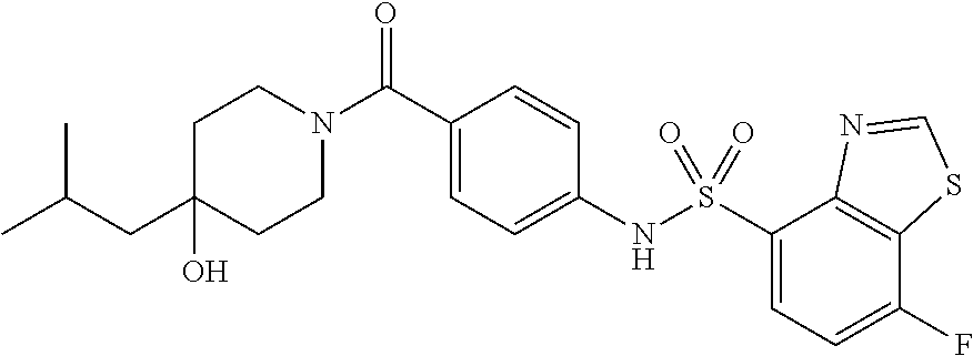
C1CN(C(C2=CC=C(NS(C3=CC=C(F)C4=C3N=CS4)(=O)=O)C=C2)=O)CCC1(O)CC(C)C
